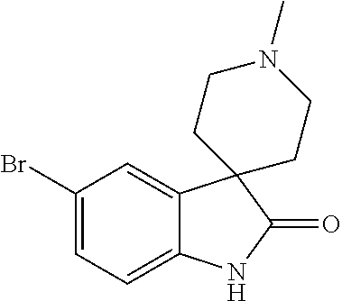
BrC1=CC=C2C(=C1)C1(C(=O)N2)CCN(C)CC1
